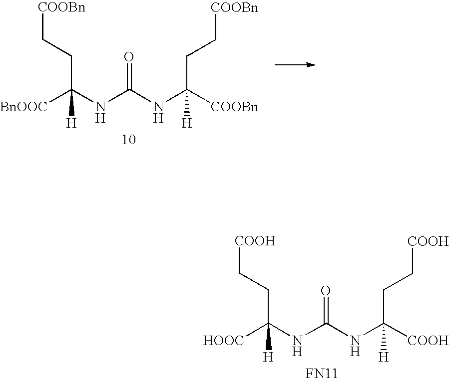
C([COOBn])(CC[COOBn])(NC(NC([BnOOC])(CC[COOBn])[H])=O)[H].C([COOH])(CC[COOH])(NC(NC([HOOC])(CC[COOH])[H])=O)[H].[FN11]
